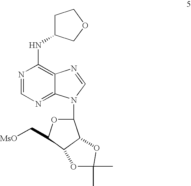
N1=CN=C2C(=C1NC1CCOC1)N=CN2C1OC(C[MsO])C2C1OC(C)(C)O2
